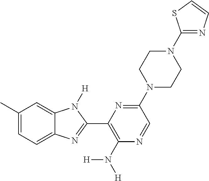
C1(C)=CC=C2C(=C1)N([H])C(C1=C(N([H])[H])N=CC(N3CCN(C4=NC=CS4)CC3)=N1)=N2
